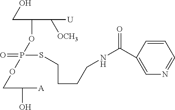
C(C(OP(=O)(OCC(O)[A])SCCCCNC(C1=CN=CC=C1)=O)C([U])[OCH3])O
